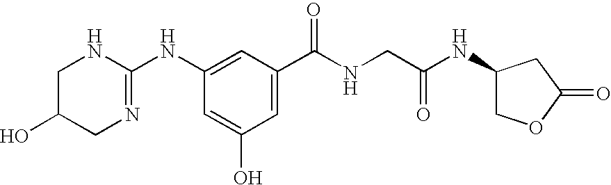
C1C(O)CN=C(NC2=CC(C(NCC(NC3COC(=O)C3)=O)=O)=CC(O)=C2)N1
